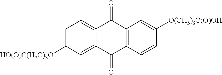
C12=CC=C([HO(O)C(H2C)3O])C=C1C(=O)C1=C(C2=O)C=C([O(CH3)3C(O)OH])C=C1
